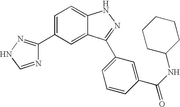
C1(C2=CC=C3C(=C2)C(C2=CC=CC(C(NC4CCCCC4)=O)=C2)=NN3)=NNC=N1
